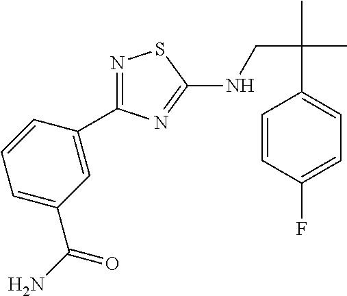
N1=C(C2=CC(C(N)=O)=CC=C2)N=C(NCC(C)(C)C2=CC=C(F)C=C2)S1
